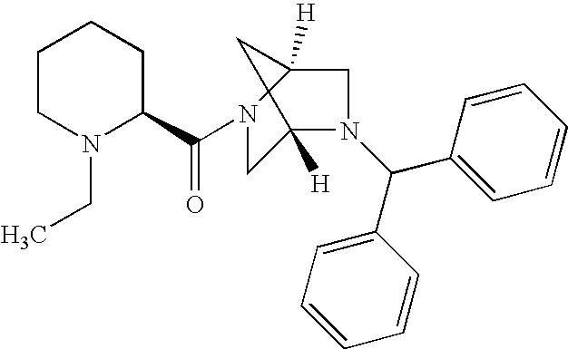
C1CN(CC)C(C(=O)N2CC3([H])N(C(C4=CC=CC=C4)C4=CC=CC=C4)CC2([H])C3)CC1
